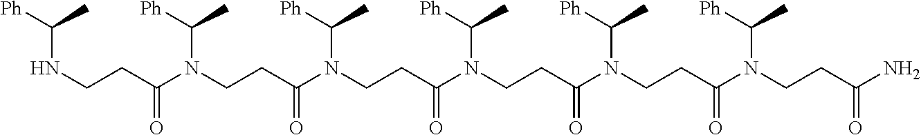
N(CCC(N(CCC(N(CCC(N(CCC(N(CCC(N(CCC(N)=O)C([Ph])C)=O)C([Ph])C)=O)C([Ph])C)=O)C([Ph])C)=O)C([Ph])C)=O)C([Ph])C
